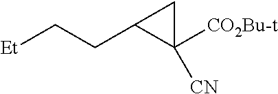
C1([CN])([CO2Bu-t])CC1CC[Et]
